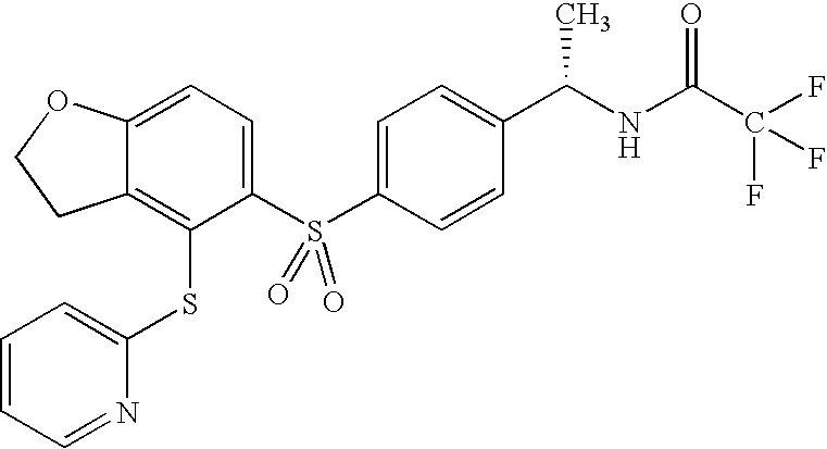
C1=CC(C(NC(C(F)(F)F)=O)C)=CC=C1S(C1=CC=C2C(=C1SC1=CC=CC=N1)CCO2)(=O)=O
